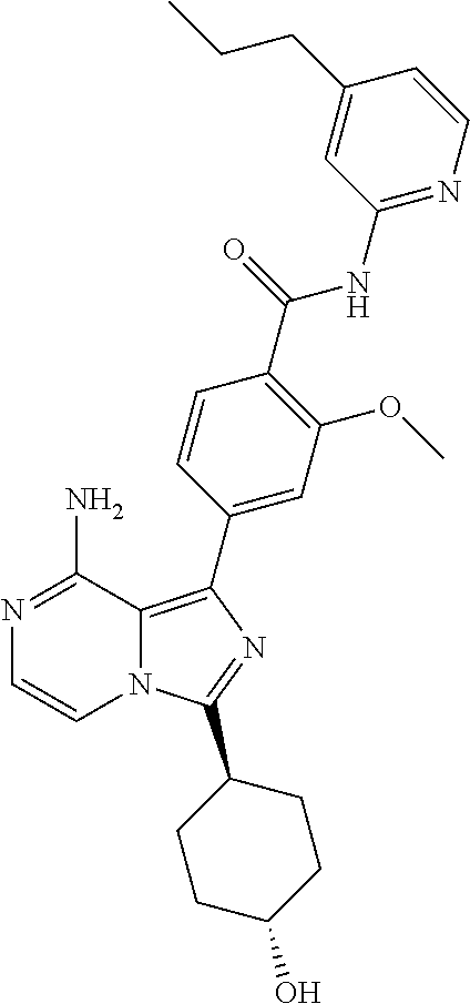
N12C(=C(C3=CC(OC)=C(C(=O)NC4=NC=CC(CCC)=C4)C=C3)N=C1C1CCC(O)CC1)C(N)=NC=C2
